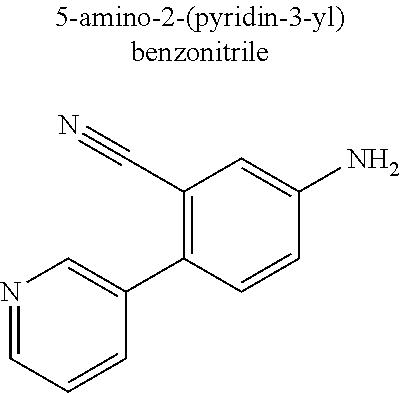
N1=CC=CC(C2=C(C#N)C=C(N)C=C2)=C1
